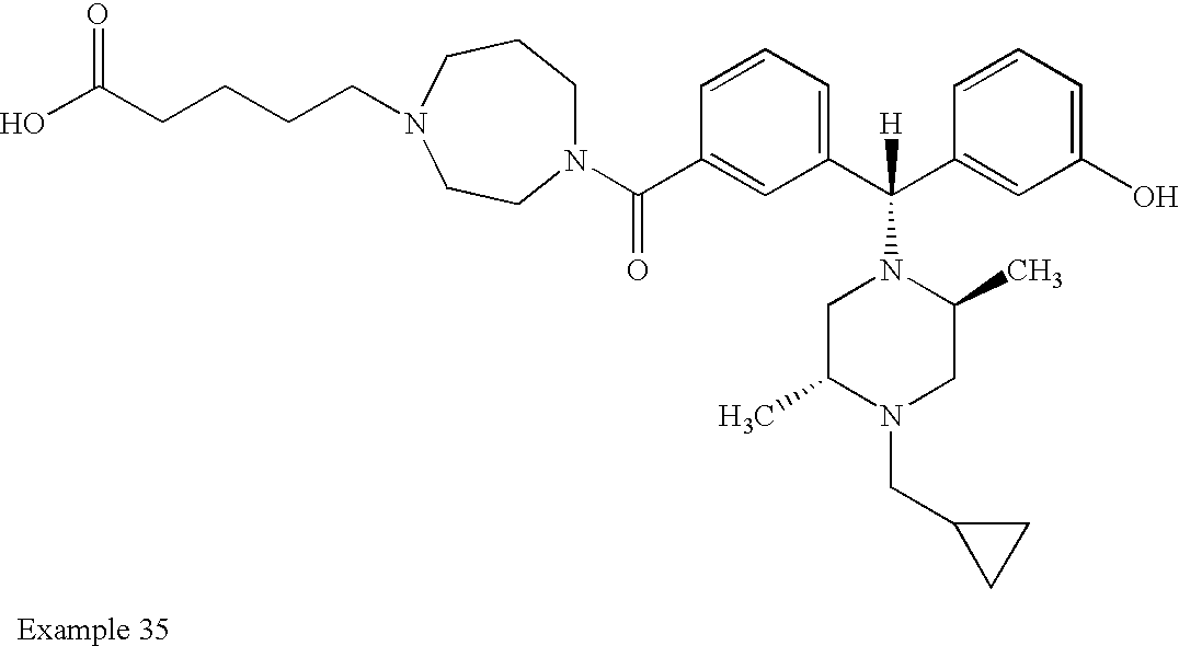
N1(C(C2=CC(C(C3=CC(O)=CC=C3)([H])N3CC(C)N(CC4CC4)CC3C)=CC=C2)=O)CCCN(CCCCC(O)=O)CC1
